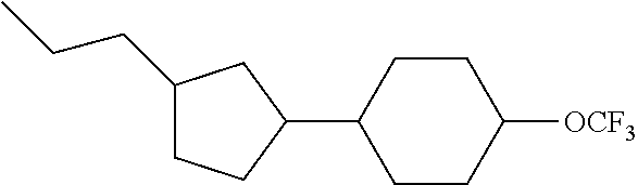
C1(CCC)CCC(C2CCC([OCF3])CC2)C1
